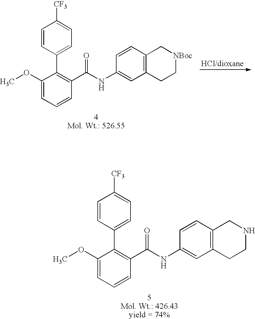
[HCl/dioxane].C1(OC)=CC=CC(C(NC2=CC3=C(C=C2)C[NBoc]CC3)=O)=C1C1=CC=C([CF3])C=C1.C1=CC(C2=C(C(NC3=CC4=C(C=C3)CNCC4)=O)C=CC=C2OC)=CC=C1[CF3]
